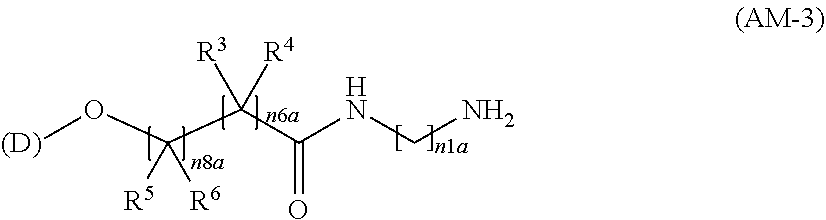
[(D)]OC(C(C(NCN)=O)([R4])[R3])([R6])[R5]
